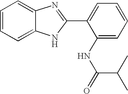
C1=CC=C2C(=C1)N=C(C1=CC=CC=C1NC(C(C)C)=O)N2
